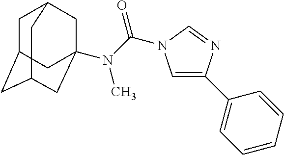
C1C2CC3CC(N(C(=O)N4C=C(C5=CC=CC=C5)N=C4)C)(CC1C3)C2
